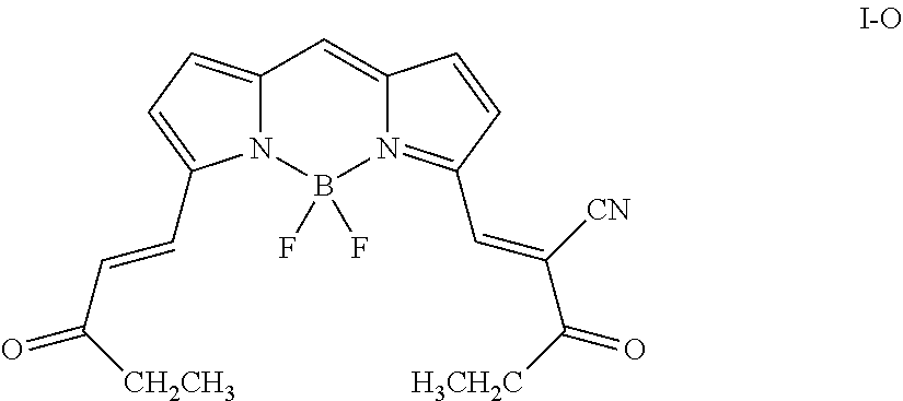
C1=C2N(=C(C=C(C(=O)[H3CH2C])[CN])C=C2)B(F)(F)N2C1=CC=C2C=CC(=O)[CH2CH3]
